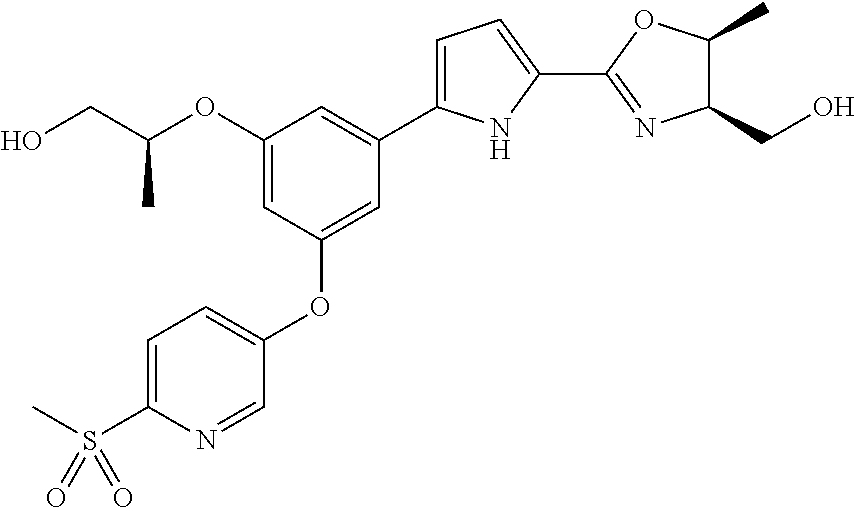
C1=C(S(C)(=O)=O)N=CC(OC2=CC(C3=CC=C(C4=NC(CO)C(C)O4)N3)=CC(OC(CO)C)=C2)=C1
